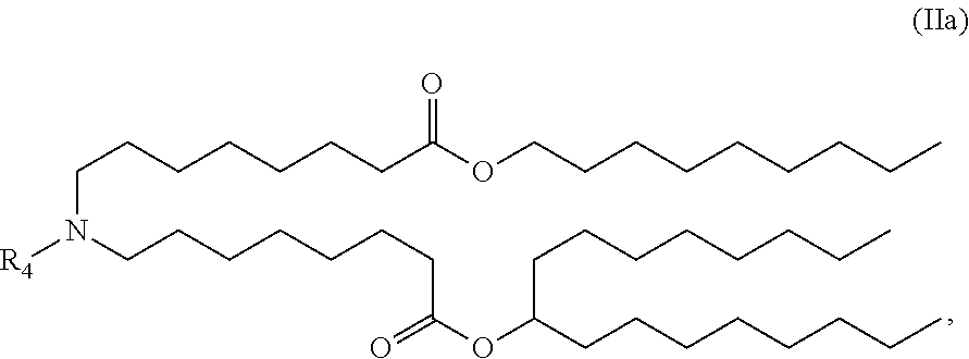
C(N([R4])CCCCCCCC(=O)OC(CCCCCCCC)CCCCCCCC)CCCCCCC(OCCCCCCCCC)=O
